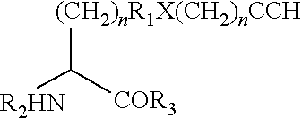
[(CH2)nR1X(CH2)nCCH]C([COR3])[R2HN]
